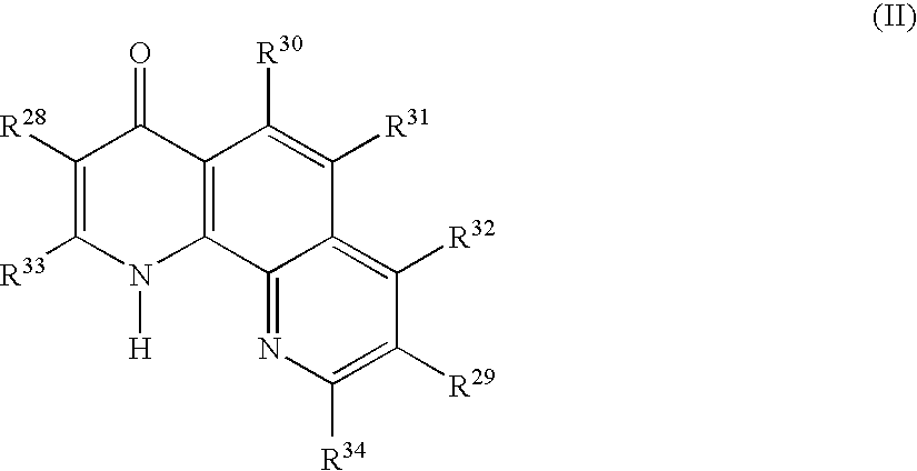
C1([R28])=C([R33])N([H])C2=C(C1=O)C([R30])=C([R31])C1=C([R32])C([R29])=C([R34])N=C21
